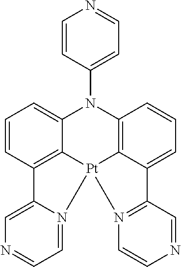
C12=C3C(=CC=C1)N(C1=CC=NC=C1)C1=C4C(=CC=C1)C1=N(C=CN=C1)[Pt]34N1=CC=NC=C21
